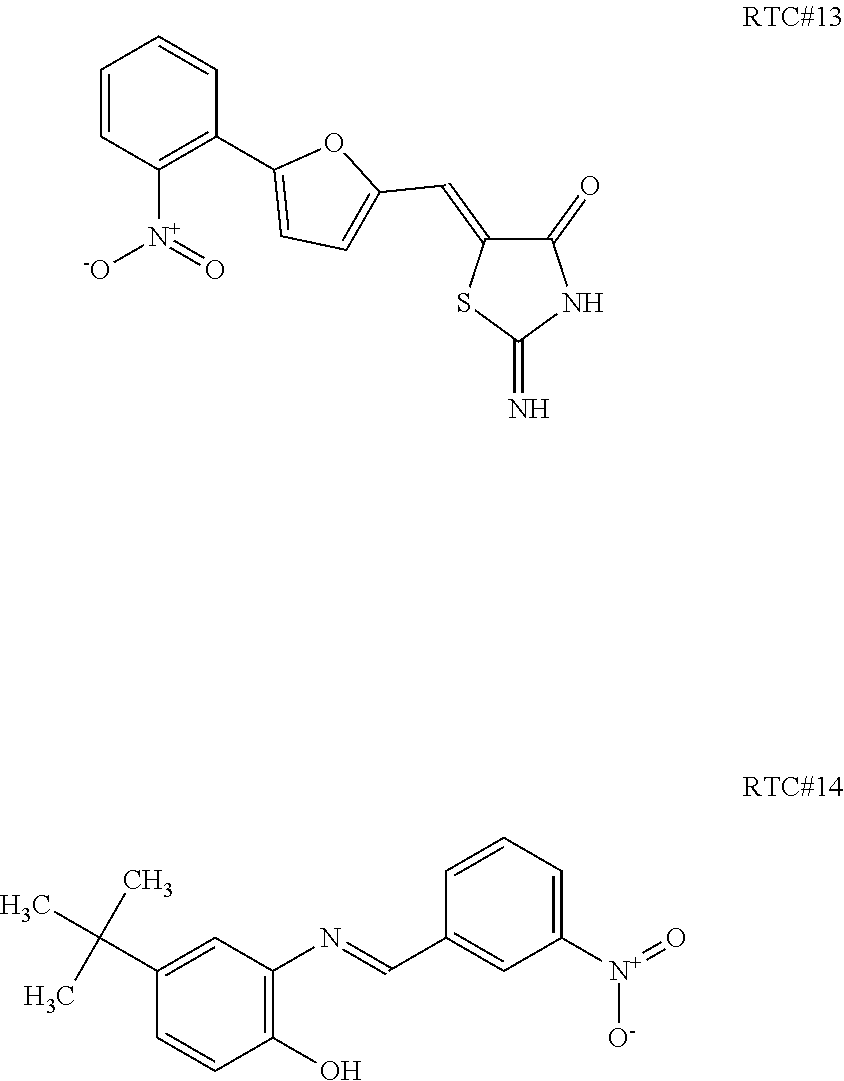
C1=CC([N+]([-O])=O)=C(C2=CC=C(C=C3SC(=N)NC3=O)O2)C=C1.C1(C(C)(C)C)=CC(N=CC2=CC([N+](=O)[O-])=CC=C2)=C(O)C=C1
